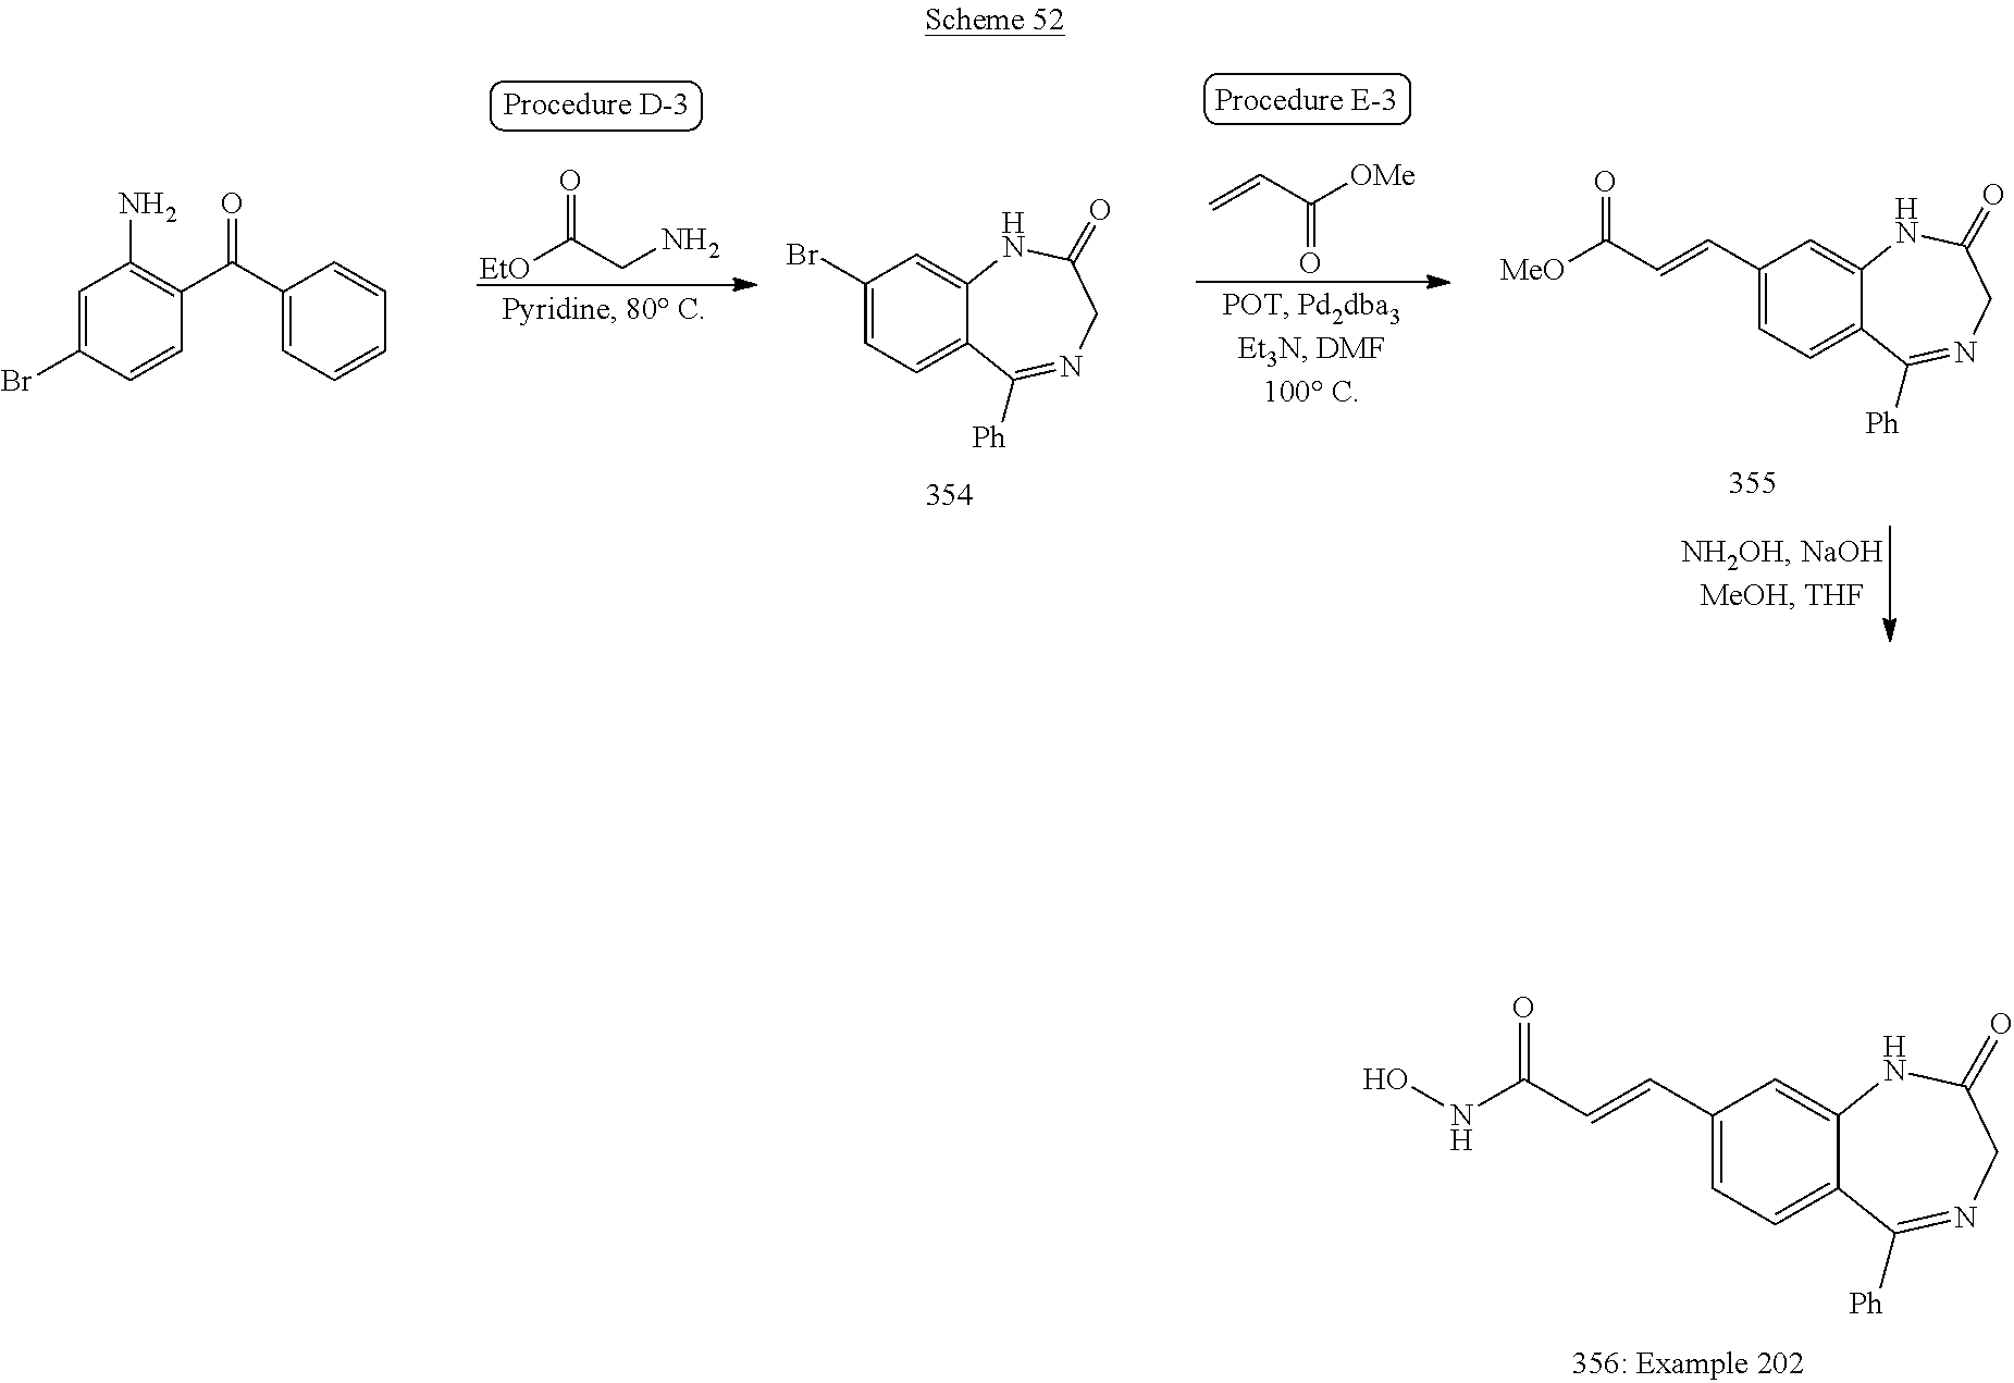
C1(C=CC(NO)=O)=CC=C2C(=C1)NC(=O)CN=C2[Ph].C1(C=CC([MeO])=O)=CC=C2C(=C1)NC(=O)CN=C2[Ph].C=CC([OMe])=O.C1(Br)=CC=C2C(=C1)NC(=O)CN=C2[Ph].[EtO]C(CN)=O.C1=C(Br)C=CC(C(C2=CC=CC=C2)=O)=C1N
